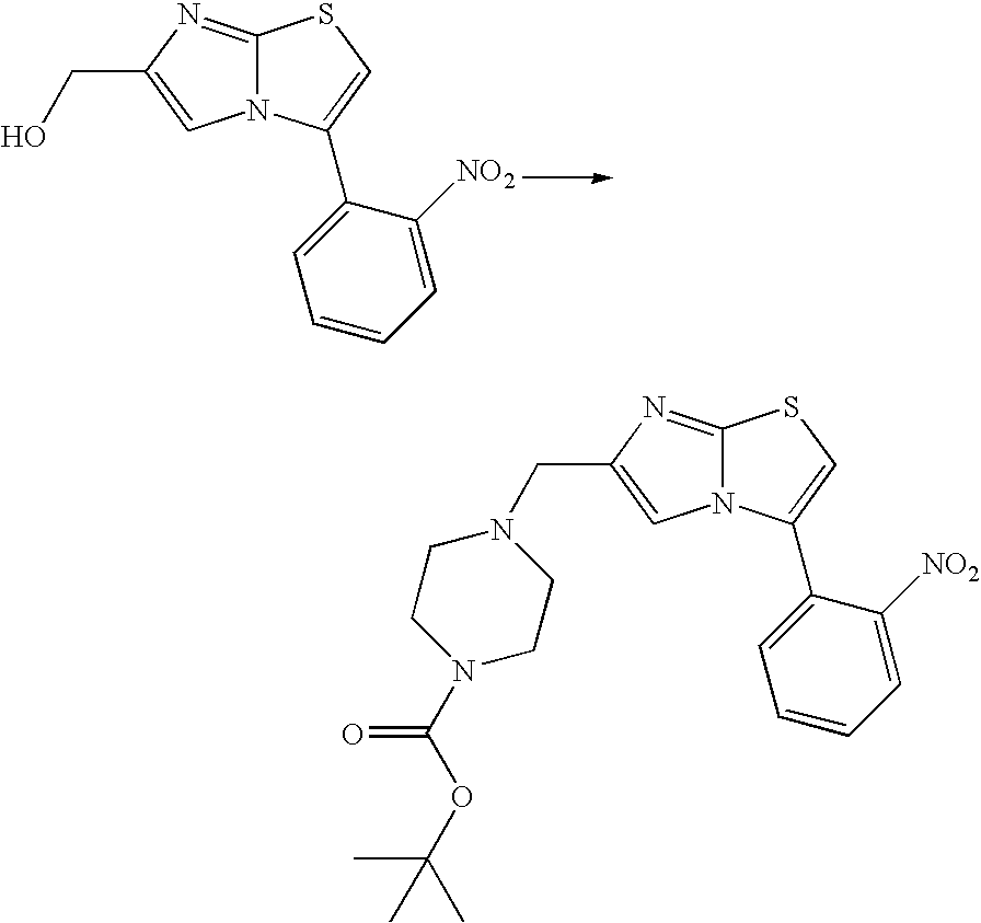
C1=C([NO2])C(C2=CSC3=NC(CO)=CN32)=CC=C1.C1=C([NO2])C(C2=CSC3=NC(CN4CCN(C(=O)OC(C)(C)C)CC4)=CN32)=CC=C1
